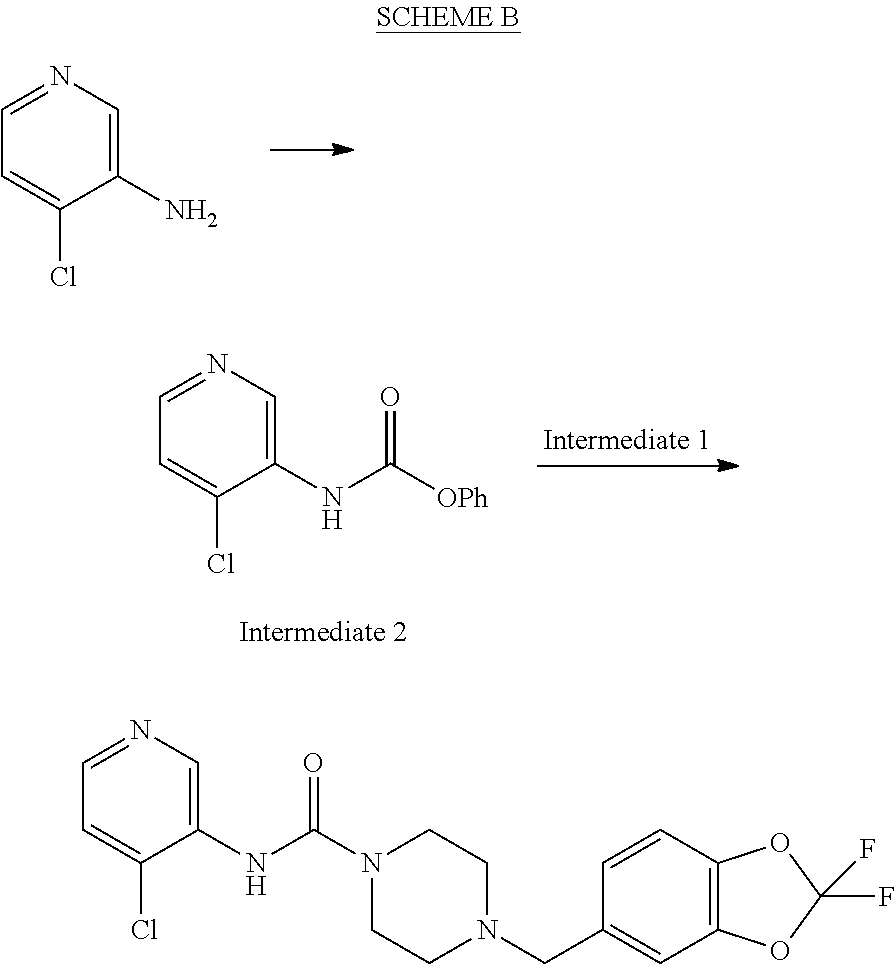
C1(N)=CN=CC=C1Cl.C1(NC([OPh])=O)=CN=CC=C1Cl.C12=C(C=CC(CN3CCN(C(NC4=CN=CC=C4Cl)=O)CC3)=C1)OC(F)(F)O2
